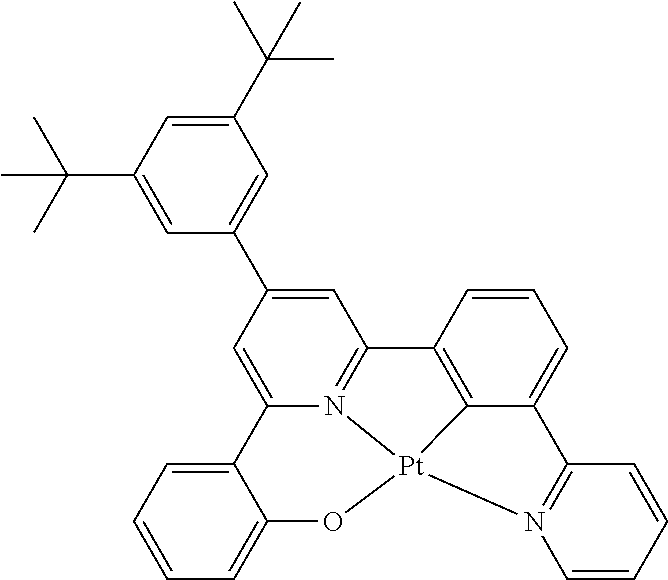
C1=C(C2=CC(C(C)(C)C)=CC(C(C)(C)C)=C2)C=C2N3=C1C1=C4C(=CC=C1)C1=N(C=CC=C1)[Pt]34OC1=CC=CC=C21
